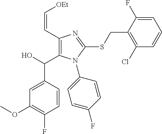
OC(C1=C(C=C[OEt])N=C(SCC2=C(Cl)C=CC=C2F)N1C1=CC=C(F)C=C1)C1=CC(OC)=C(F)C=C1
